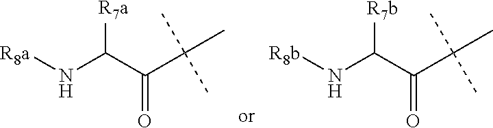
[R8a]NC(C(C(C)(C)C)=O)[R7a].[R8b]NC(C(C(C)(C)C)=O)[R7b]
